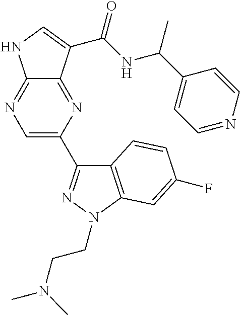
C12=NC=C(C3=NN(CCN(C)C)C4=C3C=CC(F)=C4)N=C1C(C(NC(C1=CC=NC=C1)C)=O)=CN2
